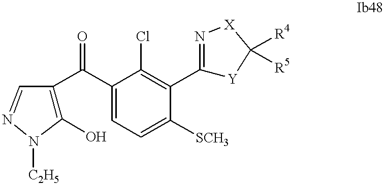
C1(O)=C(C(C2=CC=C([SCH3])C(C3=N[X]C([R4])([R5])[Y]3)=C2Cl)=O)C=NN1[C2H5]
